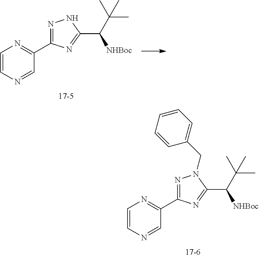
C1=CN=CC(C2=NN(CC3=CC=CC=C3)C(C([NHBoc])C(C)(C)C)=N2)=N1.C1=CN=CC(C2=NNC(C([NHBoc])C(C)(C)C)=N2)=N1
